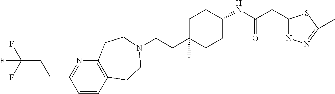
C1=CC2=C(N=C1CCC(F)(F)F)CCN(CCC1(F)CCC(NC(CC3=NN=C(C)S3)=O)CC1)CC2
